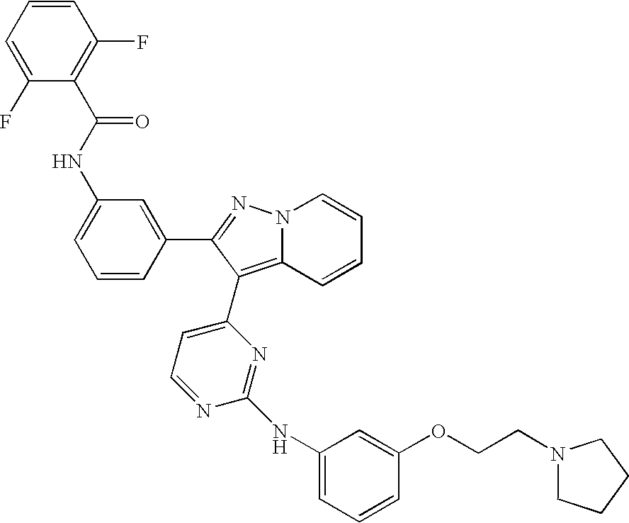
C1=C(NC(C2=C(F)C=CC=C2F)=O)C=C(C2=NN3C(=C2C2=CC=NC(NC4=CC=CC(OCCN5CCCC5)=C4)=N2)C=CC=C3)C=C1
